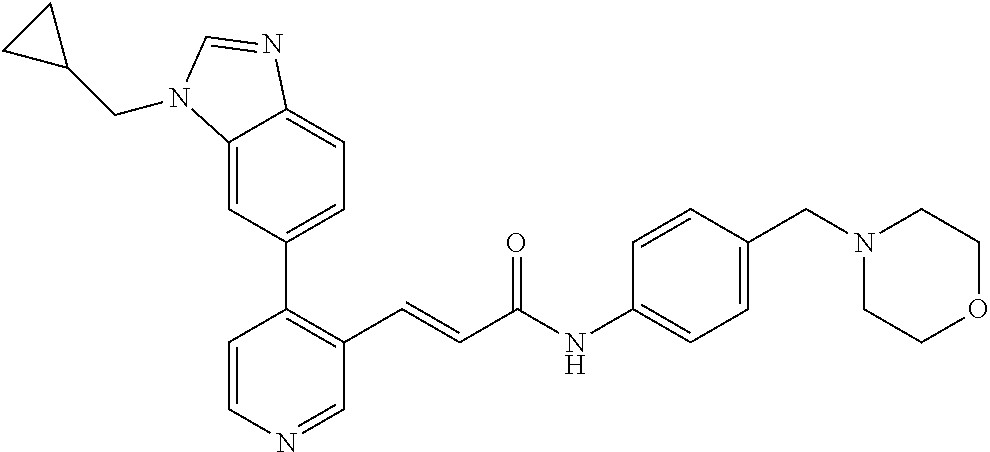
C1=CN=CC(C=CC(NC2=CC=C(CN3CCOCC3)C=C2)=O)=C1C1=CC=C2C(=C1)N(CC1CC1)C=N2
